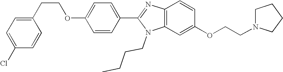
C1(CCOC2=CC=C(C3=NC4=C(N3CCCC)C=C(OCCN3CCCC3)C=C4)C=C2)=CC=C(Cl)C=C1
